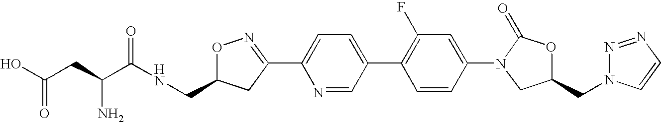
C(CC(C(NCC1ON=C(C2=CC=C(C3=C(F)C=C(N4CC(CN5N=NC=C5)OC4=O)C=C3)C=N2)C1)=O)N)(O)=O
